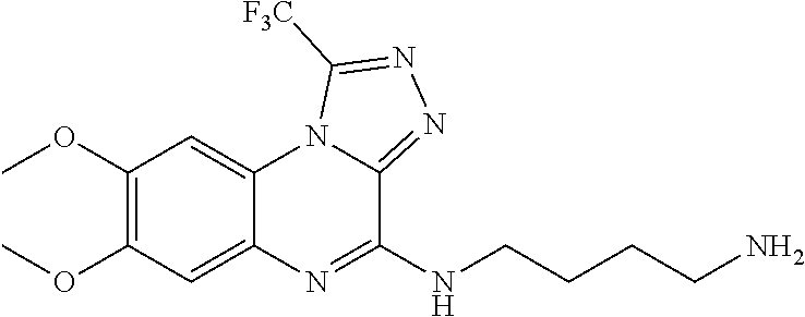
C1(OC)=C(OC)C=C2C(=C1)N=C(NCCCCN)C1=NN=C([F3C])N21
